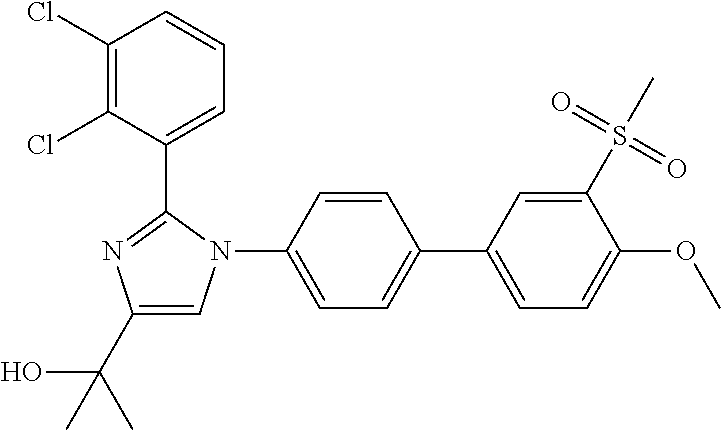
C1=C(C2=CC=C(N3C=C(C(C)(O)C)N=C3C3=CC=CC(Cl)=C3Cl)C=C2)C=C(S(=O)(=O)C)C(OC)=C1
